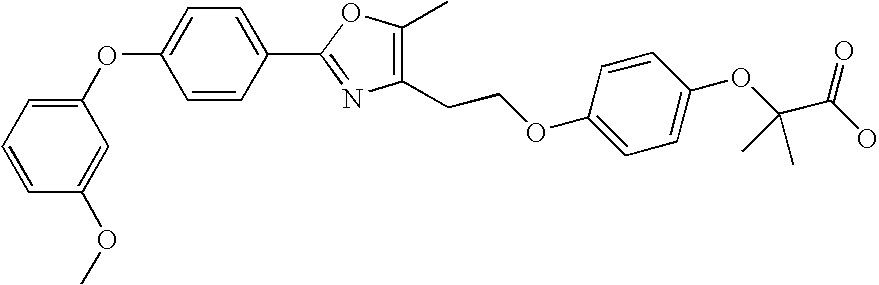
C1=CC(C2=NC(CCOC3=CC=C(OC(C(O)=O)(C)C)C=C3)=C(C)O2)=CC=C1OC1=CC=CC(OC)=C1
